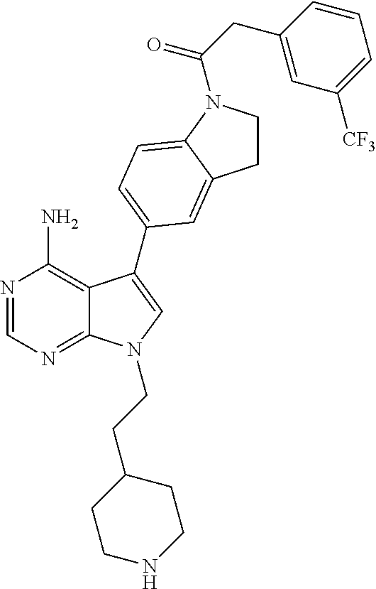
N1=CN=C2C(=C1N)C(C1=CC=C3N(C(CC4=CC([CF3])=CC=C4)=O)CCC3=C1)=CN2CCC1CCNCC1
